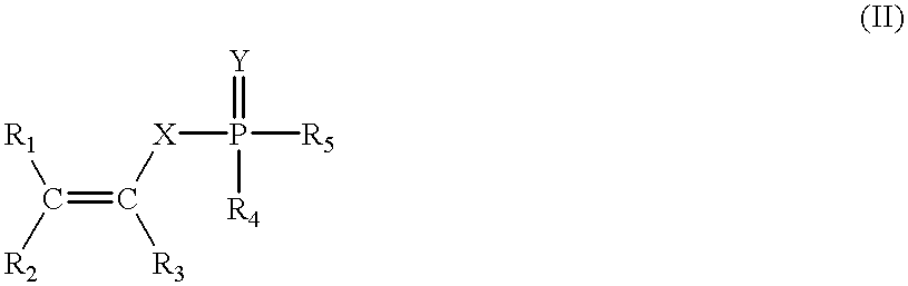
[R1]C([R2])=C([X]P([R4])([R5])=[Y])[R3]
